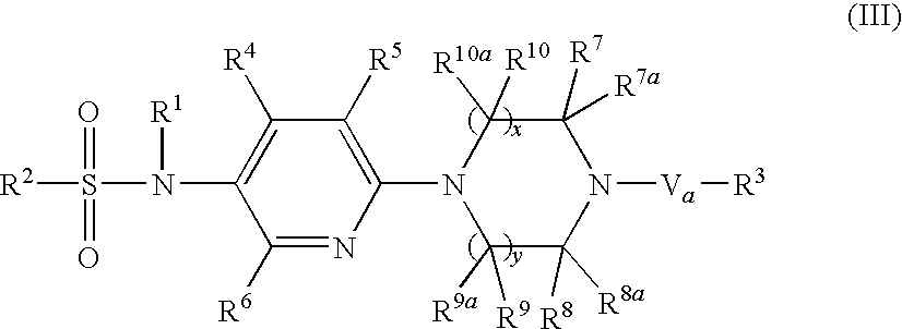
C1(N2C([R9a])([R9])C([R8a])([R8])N([Va][R3])C([R7])([R7a])C2([R10a])[R10])=C([R5])C([R4])=C(N([R1])S(=O)(=O)[R2])C([R6])=N1
